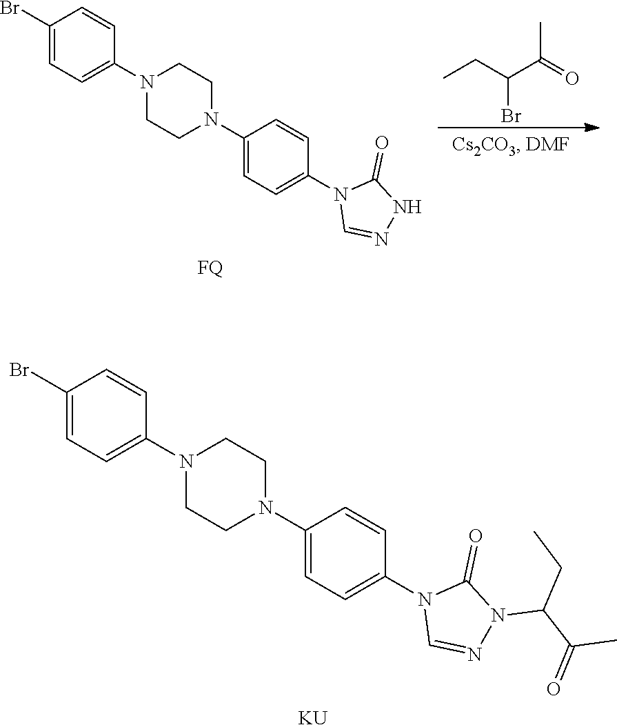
C1(Br)=CC=C(N2CCN(C3=CC=C(N4C=NN(C(C(=O)C)CC)C4=O)C=C3)CC2)C=C1.[KU].CCC(C(=O)C)Br.C1(Br)=CC=C(N2CCN(C3=CC=C(N4C=NNC4=O)C=C3)CC2)C=C1.[FQ]
